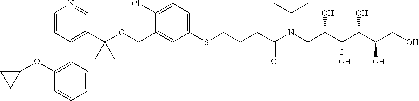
C1=C(COC2(C3=C(C4=C(OC5CC5)C=CC=C4)C=CN=C3)CC2)C(Cl)=CC=C1SCCCC(N(CC(C(C(C(CO)O)O)O)O)C(C)C)=O
